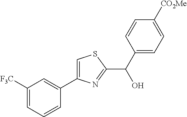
C1=C([CO2Me])C=CC(C(C2=NC(C3=CC([F3C])=CC=C3)=CS2)O)=C1
